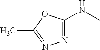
N1=C(NC)OC(C)=N1
